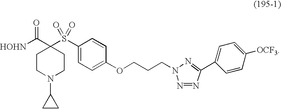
[HOHN]C(C1(S(C2=CC=C(OCCCN3N=NC(C4=CC=C([OCF3])C=C4)=N3)C=C2)(=O)=O)CCN(C2CC2)CC1)=O
